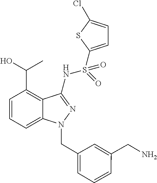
N(S(=O)(C1=CC=C(Cl)S1)=O)C1=NN(CC2=CC=CC(CN)=C2)C2=CC=CC(C(O)C)=C21
